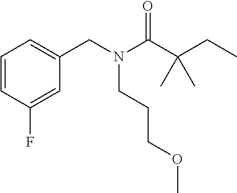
C1=CC(F)=CC(CN(C(C(CC)(C)C)=O)CCCOC)=C1
